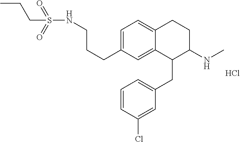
Cl.C1=C(CCCNS(=O)(=O)CCC)C=C2C(=C1)CCC(NC)C2CC1=CC=CC(Cl)=C1
